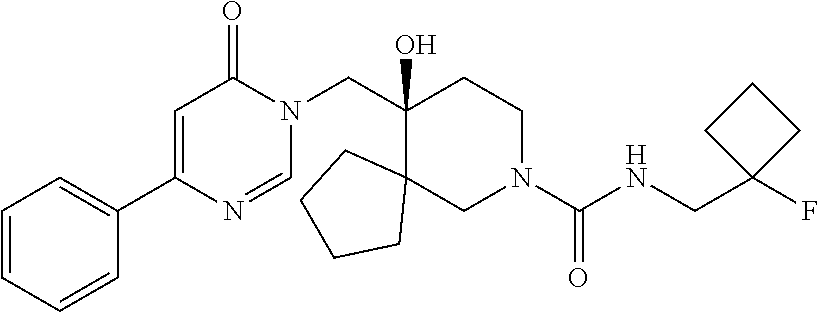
C1(C2=CC(=O)N(CC3(O)C4(CN(C(NCC5(F)CCC5)=O)CC3)CCCC4)C=N2)=CC=CC=C1
